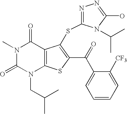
N1(C)C(=O)N(CC(C)C)C2=C(C1=O)C(SC1=NN=C(O)N1C(C)C)=C(C(C1=CC=CC=C1[CF3])=O)S2
